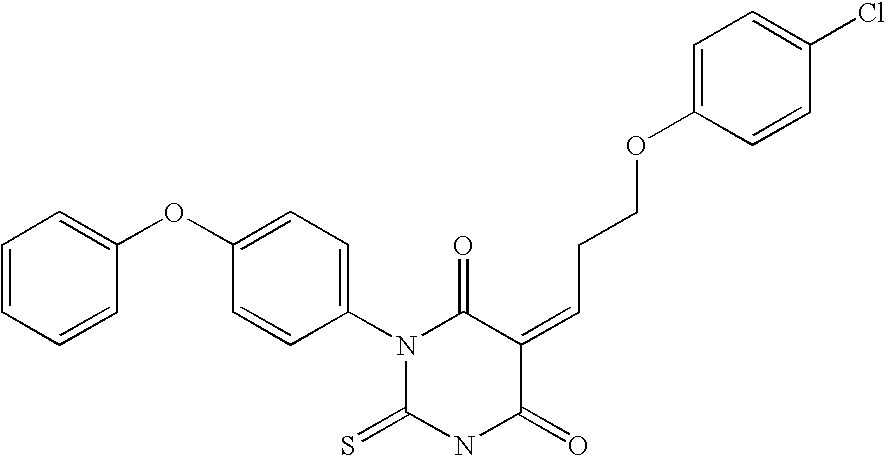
C1=CC=CC(OC2=CC=C(N3C(=S)NC(=O)C(=CCCOC4=CC=C(Cl)C=C4)C3=O)C=C2)=C1
